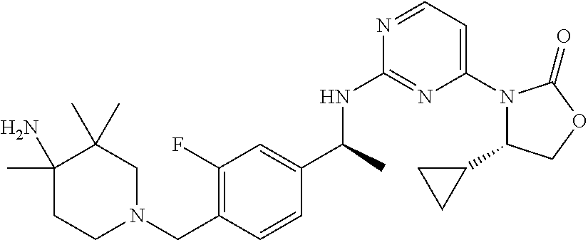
C1(C2CC2)N(C2=CC=NC(NC(C3=CC(F)=C(CN4CC(C)(C)C(N)(C)CC4)C=C3)C)=N2)C(=O)OC1
